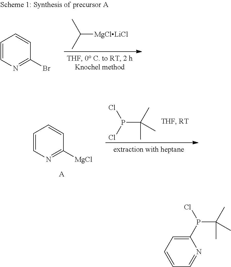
C1=CN=C([MgCl])C=C1.[A].P(C(C)(C)C)(Cl)Cl.C1=CN=C(Br)C=C1.C([MgClLiCl])(C)C.C1=C(P(C(C)(C)C)Cl)N=CC=C1
